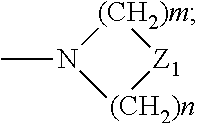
N1(C)[(CH2)n][Z1][(CH2)m]1
